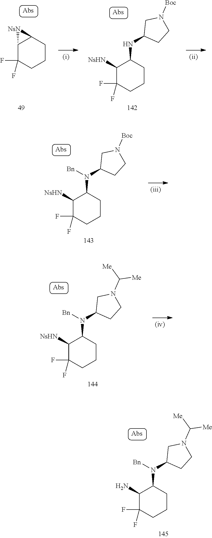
C12C(F)(F)CCCC1[NsN]2.C1([NsHN])C(F)(F)CCCC1NC1CCN([Boc])C1.C1([NsHN])C(F)(F)CCCC1N(C1CCN([Boc])C1)[Bn].C1([NsHN])C(F)(F)CCCC1N(C1CCN(C([Me])[Me])C1)[Bn].C1(N)C(F)(F)CCCC1N(C1CCN(C([Me])[Me])C1)[Bn]
